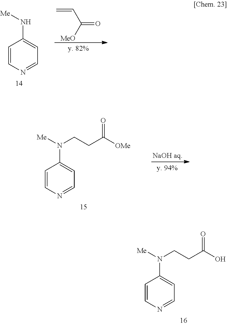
C1=CN=CC=C1N([Me])CCC(O)=O.C1=CN=CC=C1N[Me].C=CC(=O)[MeO].C1=CN=CC=C1N([Me])CCC([OMe])=O
